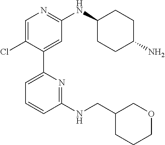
C1=C(Cl)C(C2=CC=CC(NCC3CCCOC3)=N2)=CC(NC2CCC(N)CC2)=N1
